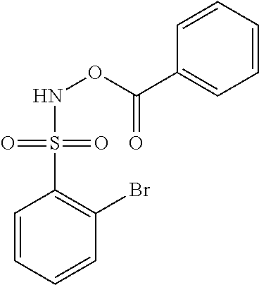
C1=CC=CC(Br)=C1S(=O)(=O)NOC(C1=CC=CC=C1)=O
